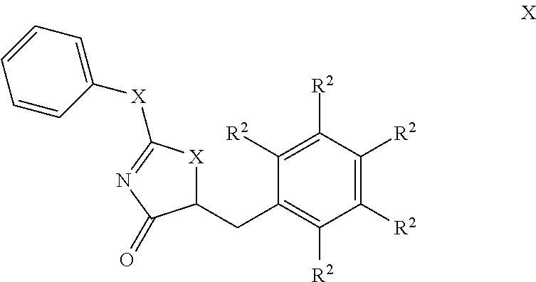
C1(CC2[X]C([X]C3=CC=CC=C3)=NC2=O)=C([R2])C([R2])=C([R2])C([R2])=C1[R2]
